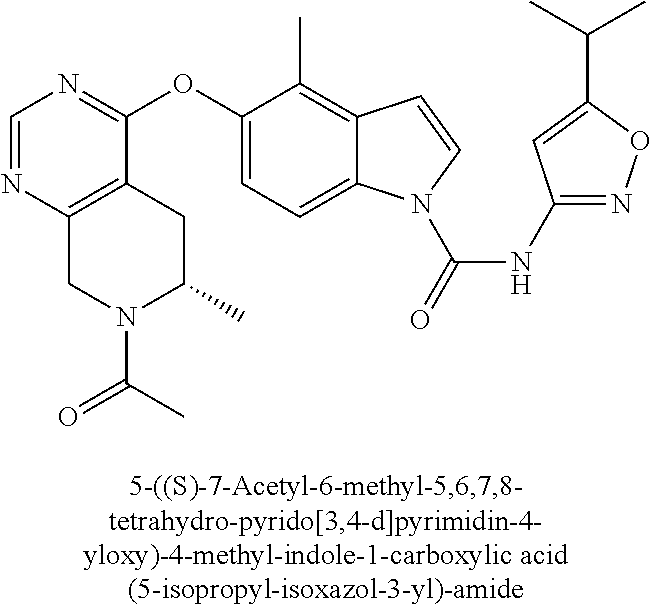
O(C1=CC=C2C(=C1C)C=CN2C(=O)NC1=NOC(C(C)C)=C1)C1=NC=NC2=C1CC(C)N(C(C)=O)C2
